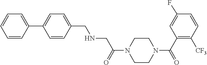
C(NCC(=O)N1CCN(C(=O)C2=C([CF3])C=CC(F)=C2)CC1)C1=CC=C(C2=CC=CC=C2)C=C1
